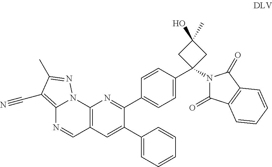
C12=C(C=C(C3=CC=CC=C3)C(C3=CC=C(C4(N5C(=O)C6=C(C5=O)C=CC=C6)CC(O)(C)C4)C=C3)=N1)C=NC1=C(C#N)C(C)=NN21
